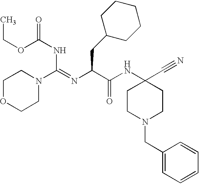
C1OCCN(C(=NC(C(NC2(C#N)CCN(CC3=CC=CC=C3)CC2)=O)CC2CCCCC2)NC(OCC)=O)C1
